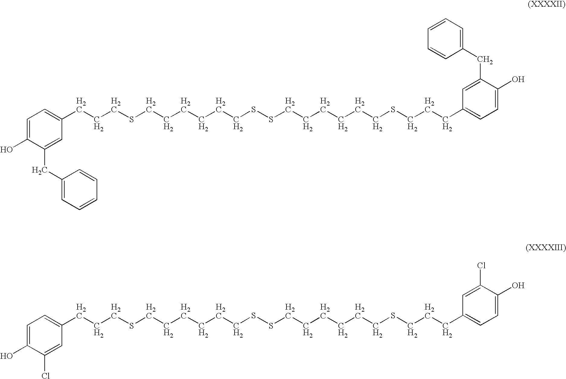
C1=C(O)C(CC2=CC=CC=C2)=CC(CCCSCCCCCCSSCCCCCCSCCCC2=CC=C(O)C(CC3=CC=CC=C3)=C2)=C1.C1=C(O)C(Cl)=CC(CCCSCCCCCCSSCCCCCCSCCCC2=CC=C(O)C(Cl)=C2)=C1
